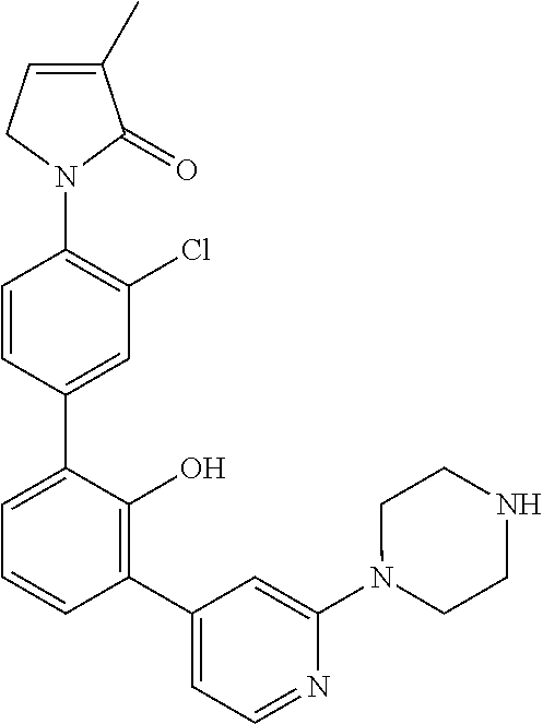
C1(N2C(=O)C(C)=CC2)=C(Cl)C=C(C2=CC=CC(C3=CC=NC(N4CCNCC4)=C3)=C2O)C=C1
